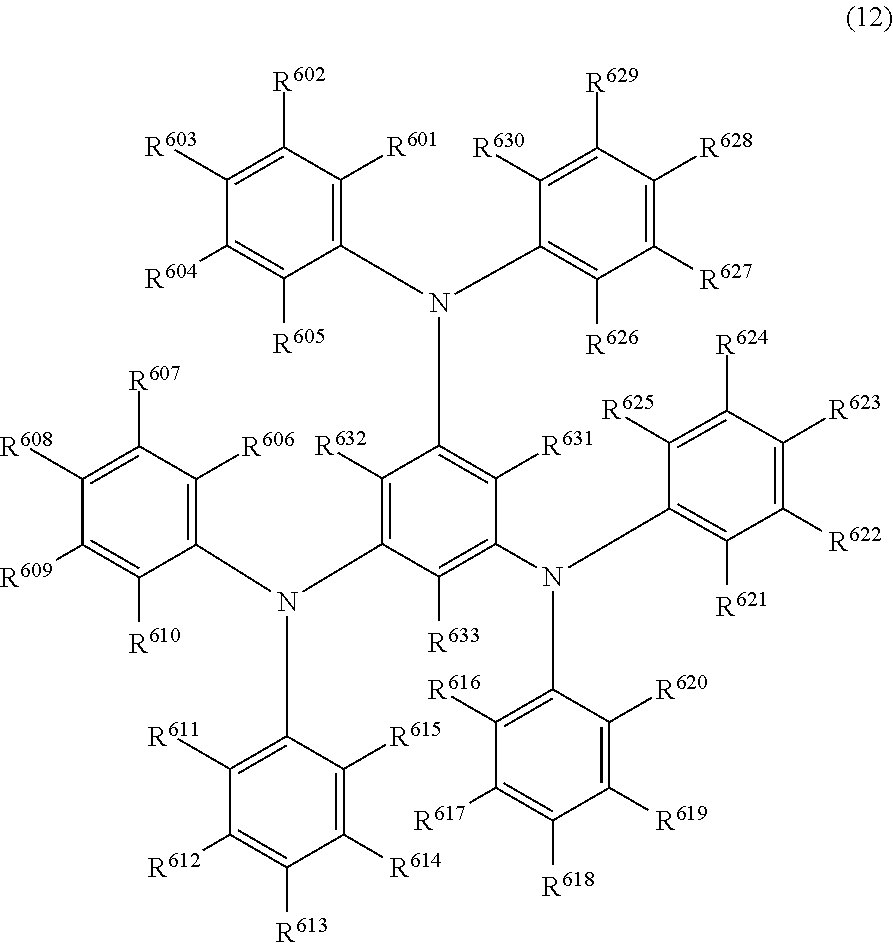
C1([R607])=C([R608])C([R609])=C([R610])C(N(C2=C([R632])C(N(C3=C([R626])C([R627])=C([R628])C([R629])=C3[R630])C3=C([R601])C([R602])=C([R603])C([R604])=C3[R605])=C([R631])C(N(C3=C([R616])C([R617])=C([R618])C([R619])=C3[R620])C3=C([R621])C([R622])=C([R623])C([R624])=C3[R625])=C2[R633])C2=C([R611])C([R612])=C([R613])C([R614])=C2[R615])=C1[R606]
